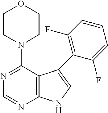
N1(C2=NC=NC3=C2C(C2=C(F)C=CC=C2F)=CN3)CCOCC1
